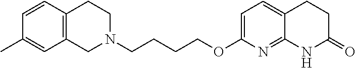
C1N(CCCCOC2=CC=C3C(=N2)NC(=O)CC3)CCC2=C1C=C(C)C=C2
